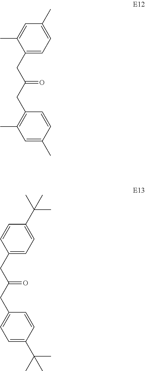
C1(CC(CC2=C(C)C=C(C)C=C2)=O)=CC=C(C)C=C1C.C1(CC(CC2=CC=C(C(C)(C)C)C=C2)=O)=CC=C(C(C)(C)C)C=C1
